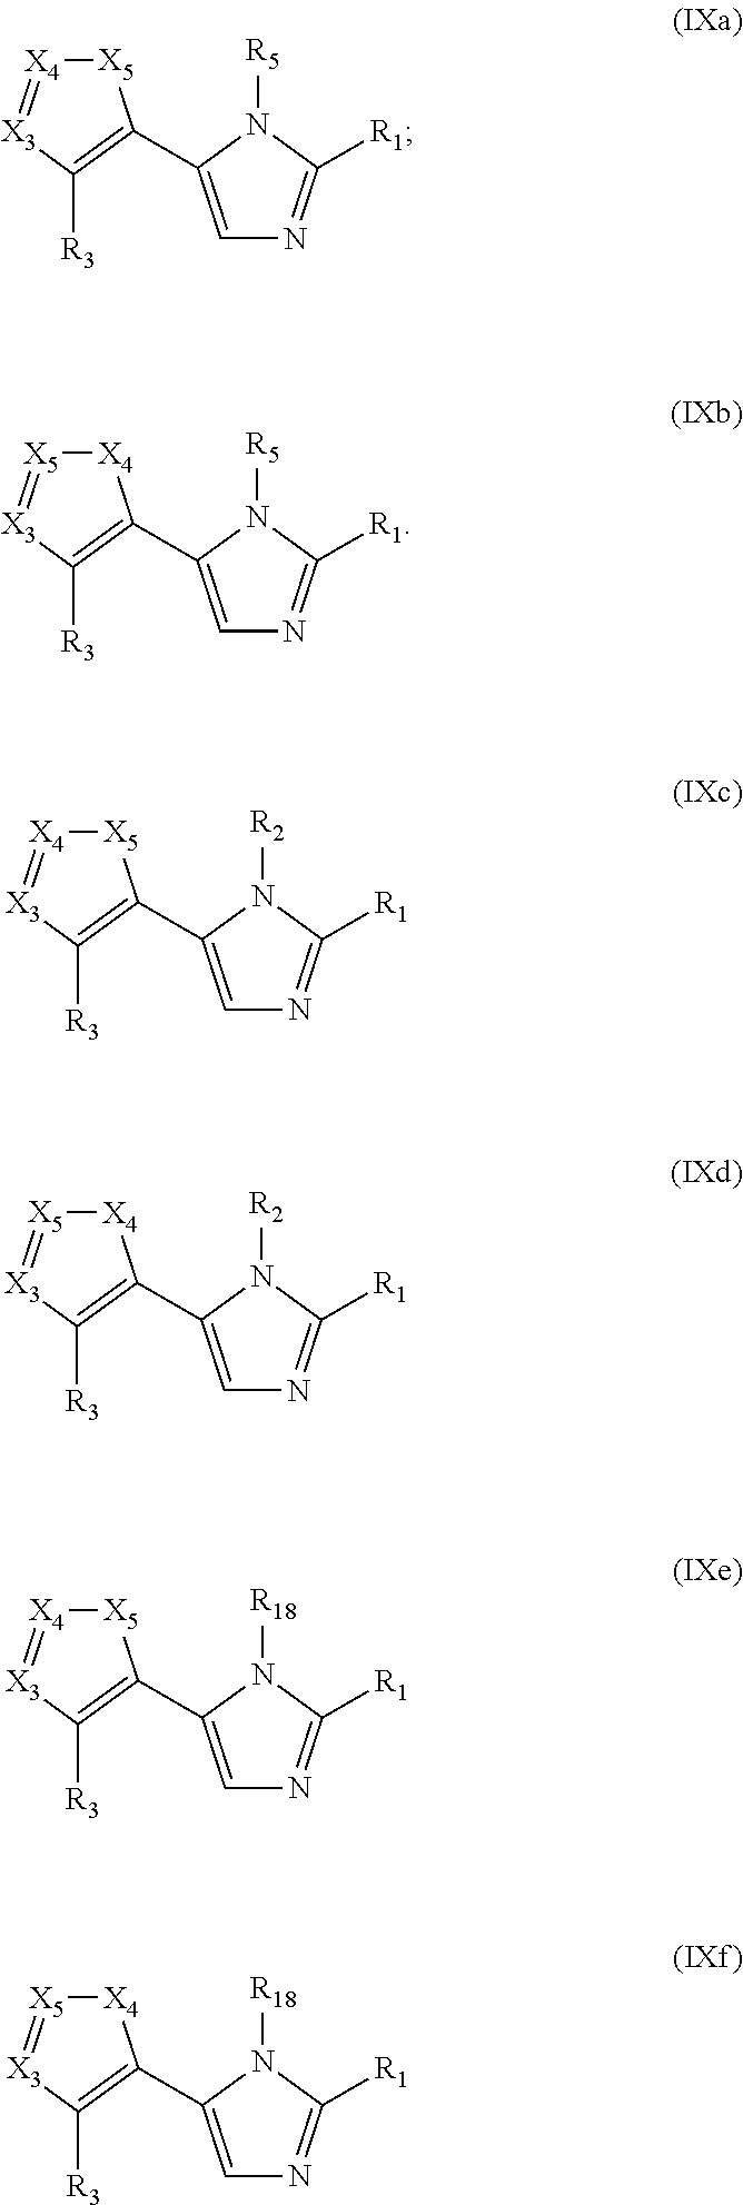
C1=C(C2=C([R3])[X3]=[X4][X5]2)N([R5])C([R1])=N1.C1=C(C2=C([R3])[X3]=[X5][X4]2)N([R5])C([R1])=N1.C1=C(C2=C([R3])[X3]=[X4][X5]2)N([R2])C([R1])=N1.C1=C(C2=C([R3])[X3]=[X5][X4]2)N([R2])C([R1])=N1.C1=C(C2=C([R3])[X3]=[X4][X5]2)N([R18])C([R1])=N1.C1=C(C2=C([R3])[X3]=[X5][X4]2)N([R18])C([R1])=N1
